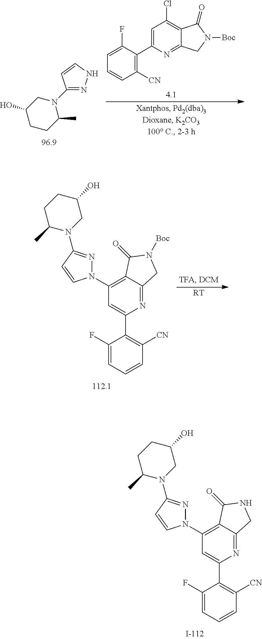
C1([CN])=C(C2=CC(Cl)=C3C(=N2)CN([Boc])C3=O)C(F)=CC=C1.C1CC(C)N(C2=NNC=C2)CC1O.C1(F)=CC=CC([CN])=C1C1=CC(N2N=C(N3CC(O)CCC3C)C=C2)=C2C(=N1)CN([Boc])C2=O.[RT].C1(F)=CC=CC([CN])=C1C1=CC(N2N=C(N3CC(O)CCC3C)C=C2)=C2C(=N1)CNC2=O
